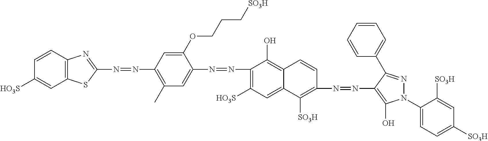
N(=NC1=C(C)C=C(N=NC2=C([HO3S])C=C3C(=C2O)C=CC(N=NC2=C(O)N(C4=CC=C([SO3H])C=C4[SO3H])N=C2C2=CC=CC=C2)=C3[SO3H])C(OCCC[SO3H])=C1)C1=NC2=C(S1)C=C([HO3S])C=C2
